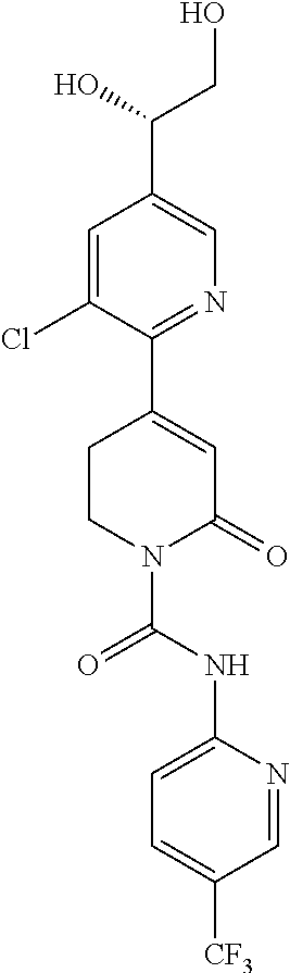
C1=C(Cl)C(C2=CC(=O)N(C(NC3=CC=C([CF3])C=N3)=O)CC2)=NC=C1C(O)CO
